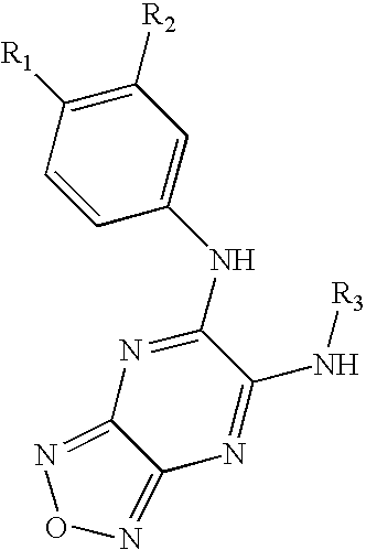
C1=CC(NC2=NC3=NON=C3N=C2N[R3])=CC([R2])=C1[R1]
